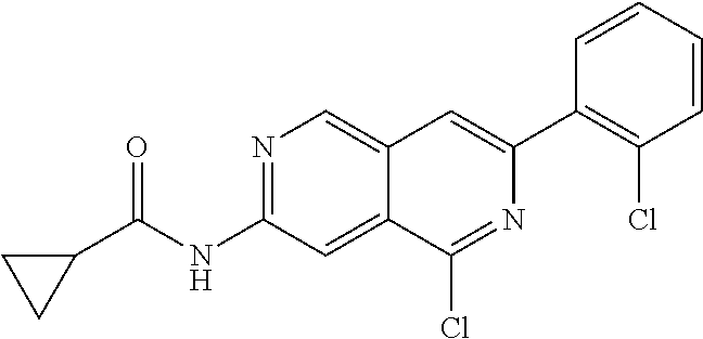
N1=C(NC(C2CC2)=O)C=C2C(=C1)C=C(C1=C(Cl)C=CC=C1)N=C2Cl
